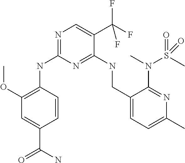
N1=C(NC2=C(OC)C=C(C(N)=O)C=C2)N=C(NCC2=CC=C(C)N=C2N(C)S(=O)(C)=O)C(C(F)(F)F)=C1
